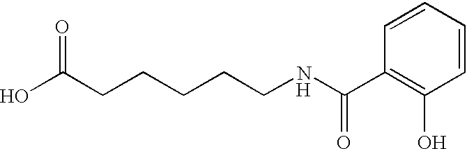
C(CCCCNC(C1=C(O)C=CC=C1)=O)C(O)=O.[H]
